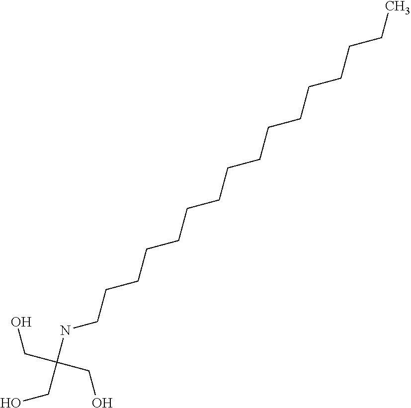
OCC(CO)(CO)NCCCCCCCCCCCCCCCC
